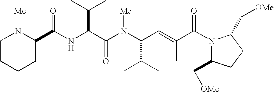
N(C(C(N(C(C(C)C)C=C(C(N1C(C[OMe])CCC1C[OMe])=O)C)[Me])=O)C(C)C)C(=O)C1N([Me])CCCC1
